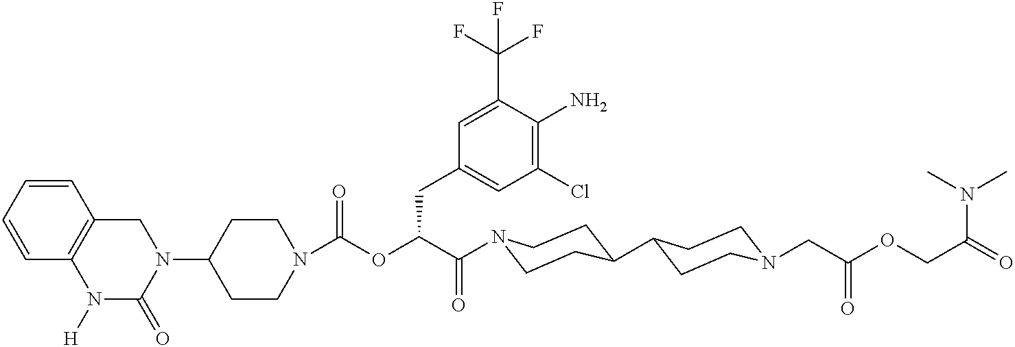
N1(C2CCN(C(=O)OC(C(=O)N3CCC(C4CCN(CC(OCC(=O)N(C)C)=O)CC4)CC3)CC3=CC(Cl)=C(N)C(C(F)(F)F)=C3)CC2)CC2=C(N([H])C1=O)C=CC=C2
